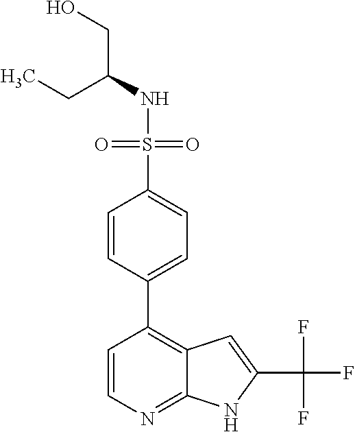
C(NS(=O)(=O)C1=CC=C(C2=C3C(=NC=C2)NC(C(F)(F)F)=C3)C=C1)(CO)CC
